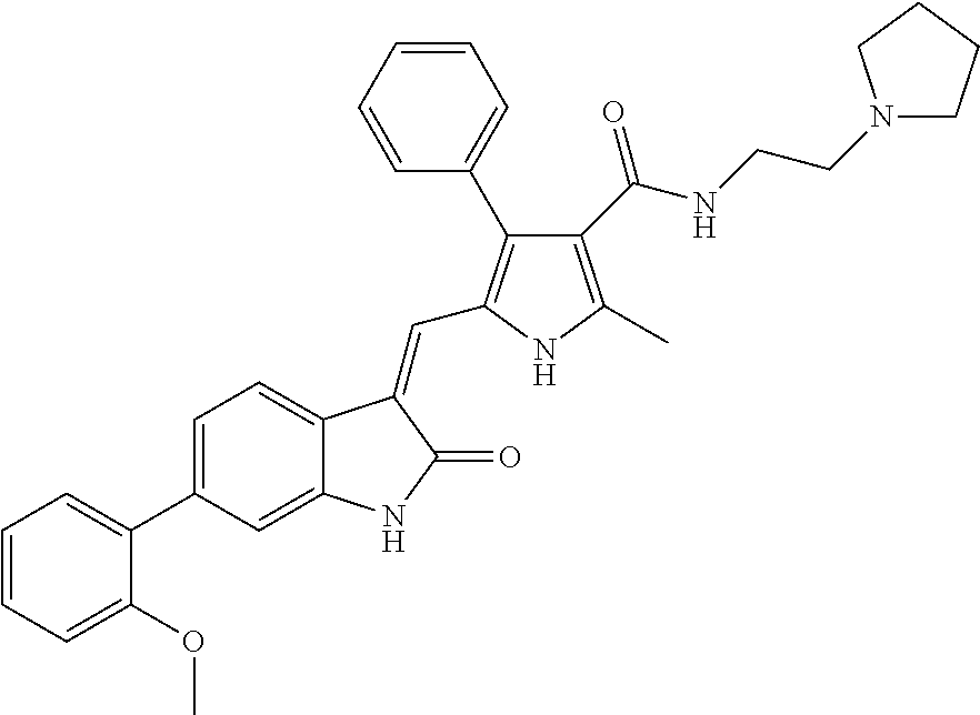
C1=C(C2=CC=CC=C2OC)C=C2C(=C1)C(=CC1=C(C3=CC=CC=C3)C(C(NCCN3CCCC3)=O)=C(C)N1)C(=O)N2
